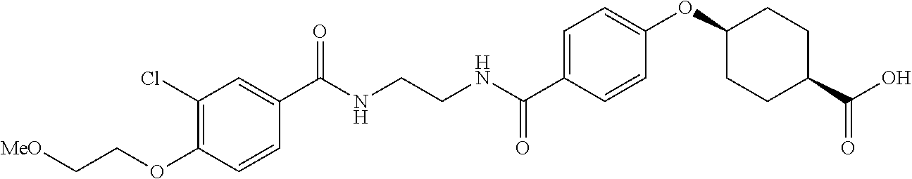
C1(C(NCCNC(C2=CC=C(OC3CCC(C(O)=O)CC3)C=C2)=O)=O)=CC(Cl)=C(OCC[MeO])C=C1
